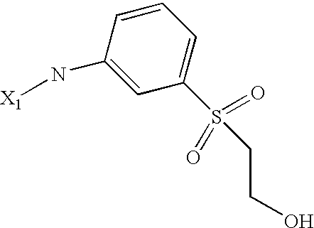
C1=C(N[X1])C=CC=C1S(CCO)(=O)=O
